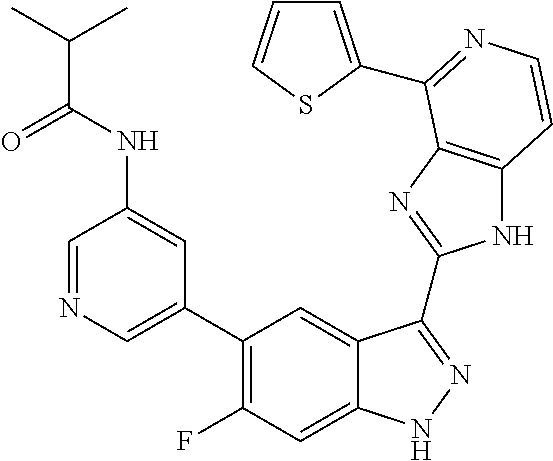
C1=C(C2=C(F)C=C3C(=C2)C(C2=NC4=C(N2)C=CN=C4C2=CC=CS2)=NN3)C=C(NC(=O)C(C)C)C=N1
